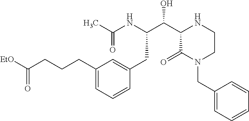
C1(CCCC([EtO])=O)=CC=CC(CC(C(C2C(=O)N(CC3=CC=CC=C3)CCN2)O)NC(C)=O)=C1
